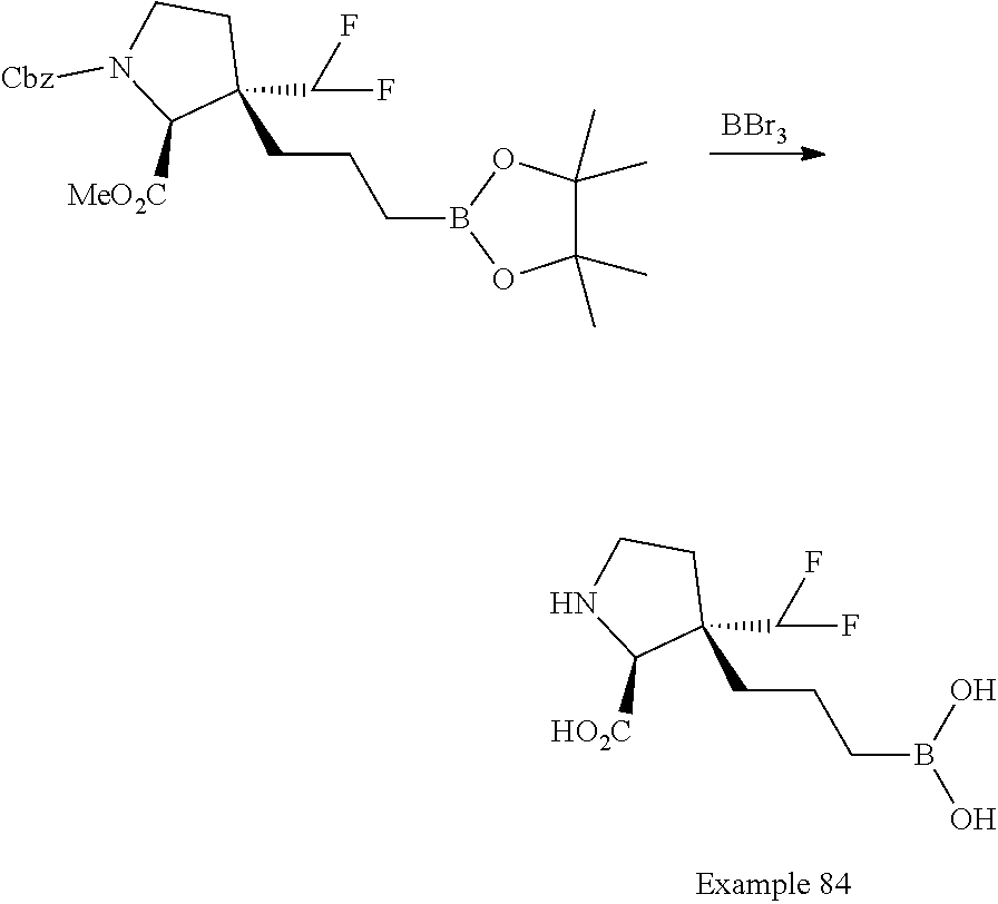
C1(C(F)F)(CCCB2OC(C)(C)C(C)(C)O2)CCN([Cbz])C1[MeO2C].[BBr3].C1(C(F)F)(CCCB(O)O)CCNC1[HO2C]
